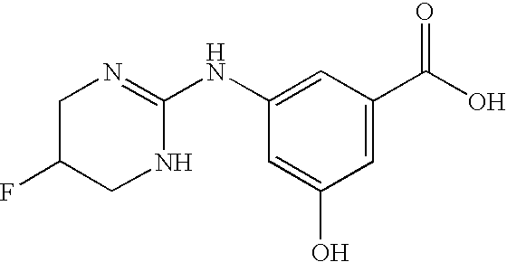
C1C(F)CNC(NC2=CC(C(O)=O)=CC(O)=C2)=N1
